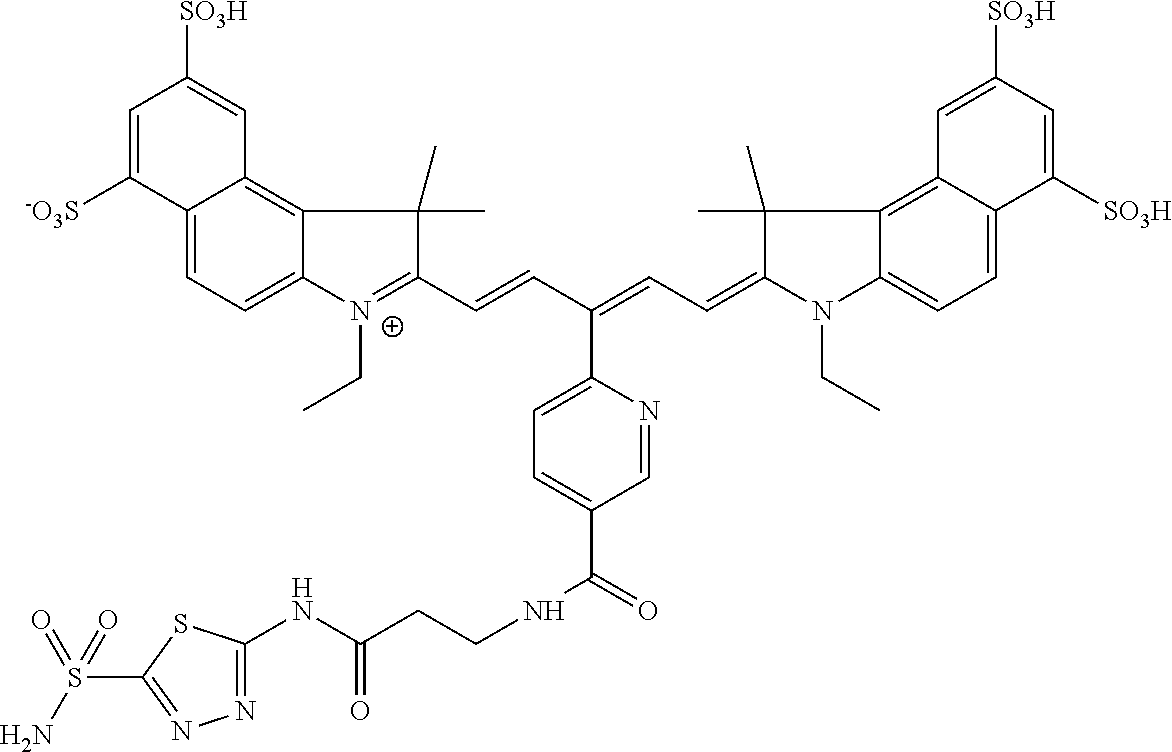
C12=CC=C3C(=C1C=C([SO3H])C=C2[-O3S])C(C)(C)C(C=CC(=CC=C1N(CC)C2=CC=C4C(=C2C1(C)C)C=C([SO3H])C=C4[SO3H])C1=CC=C(C(=O)NCCC(NC2=NN=C(S(=O)(N)=O)S2)=O)C=N1)=[N+]3CC
